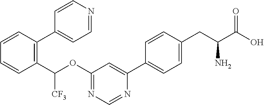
C1(OC(C2=C(C3=CC=NC=C3)C=CC=C2)[CF3])=NC=NC(C2=CC=C(CC(C(O)=O)N)C=C2)=C1
